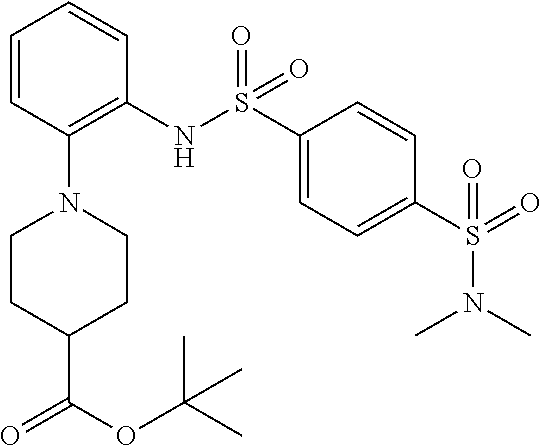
C1=CC(N2CCC(C(OC(C)(C)C)=O)CC2)=C(NS(C2=CC=C(S(=O)(N(C)C)=O)C=C2)(=O)=O)C=C1
